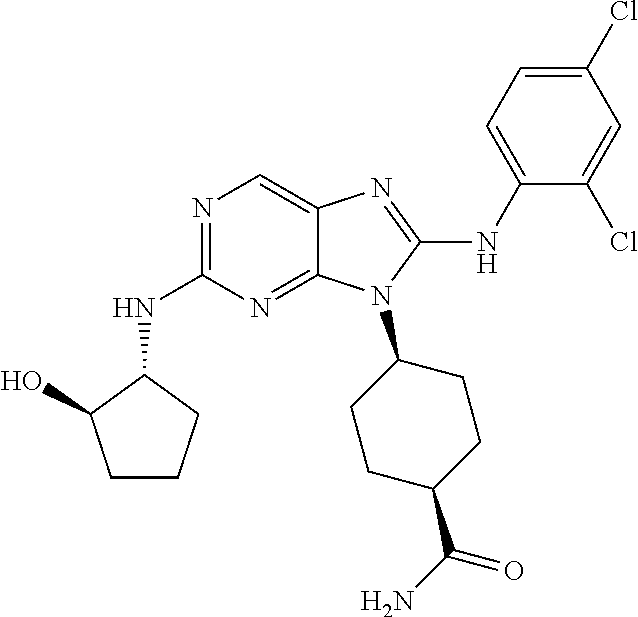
N1=C(NC2C(O)CCC2)N=C2C(=C1)N=C(NC1=CC=C(Cl)C=C1Cl)N2C1CCC(C(N)=O)CC1
